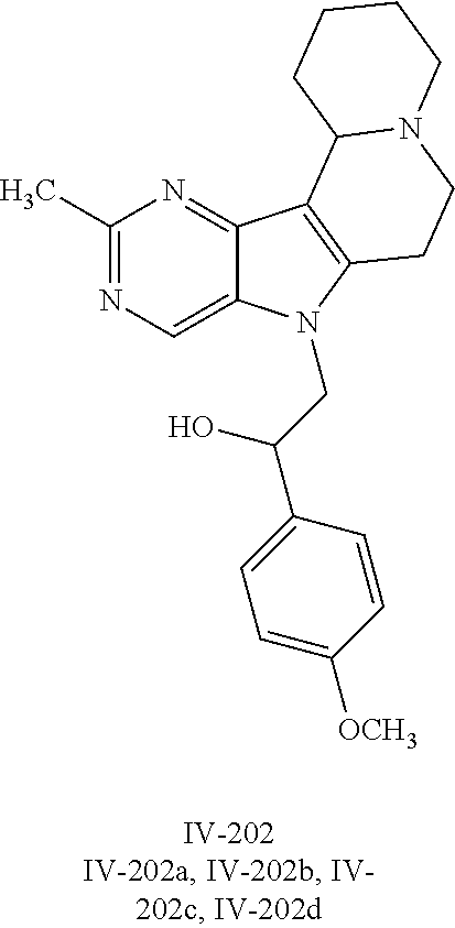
C1(C)=NC=C2C(=N1)C1=C(N2CC(C2=CC=C([OCH3])C=C2)O)CCN2C1CCCC2
